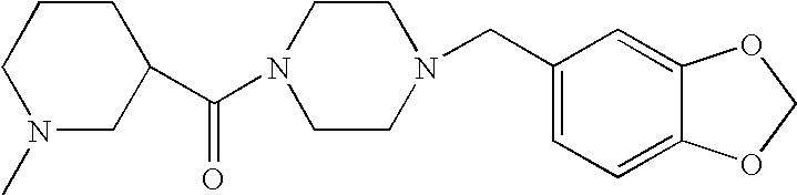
C1(C(N2CCN(CC3=CC=C4C(=C3)OCO4)CC2)=O)CCCN(C)C1
